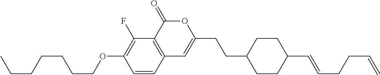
C1=CC2=C(C(F)=C1OCCCCCCC)C(=O)OC(CCC1CCC(C=CCCC=C)CC1)=C2
